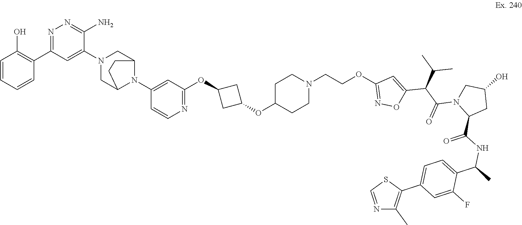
N1=C(OCCN2CCC(OC3CC(OC4=NC=CC(N5C6CN(C7=CC(C8=C(O)C=CC=C8)=NN=C7N)CC5CC6)=C4)C3)CC2)C=C(C(C(C)C)C(N2C(C(=O)NC(C3=CC=C(C4=C(C)N=CS4)C=C3F)C)CC(O)C2)=O)O1
